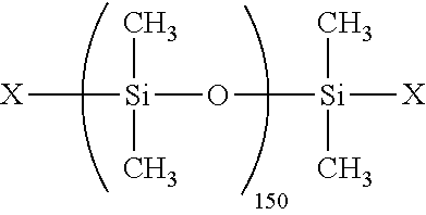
[X][Si](O[Si]([X])(C)C)(C)C
